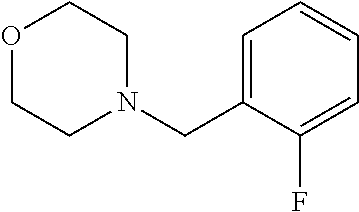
O1CCN(CC2=CC=CC=C2F)CC1
